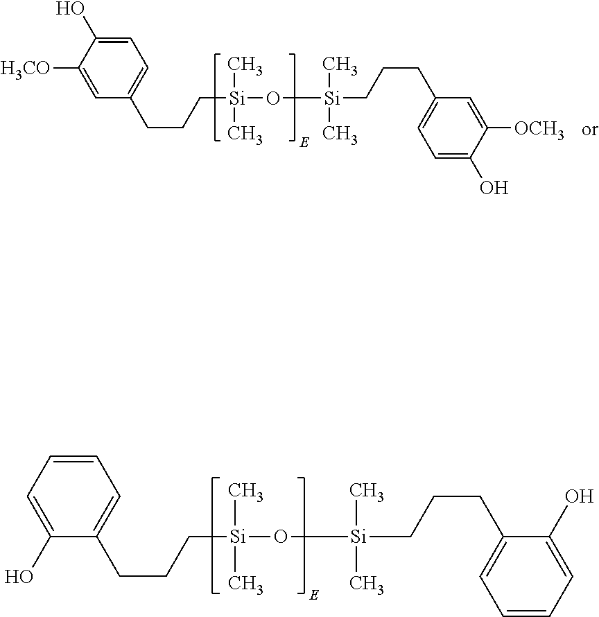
C([Si](C)(C)O[Si](C)(C)CCCC1=CC=CC=C1O)CCC1=CC=CC=C1O.C([Si](C)(C)O[Si](C)(C)CCCC1=CC=C(O)C([OCH3])=C1)CCC1=CC=C(O)C([H3CO])=C1
